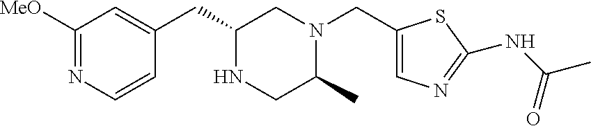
C1([MeO])=NC=CC(CC2NCC(C)N(CC3=CN=C(NC(C)=O)S3)C2)=C1
